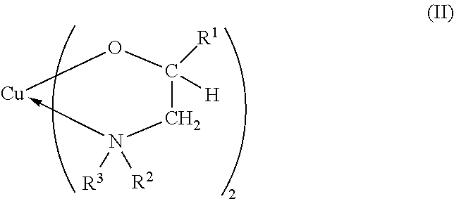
N1([R3])([R2])->[Cu]OC([R1])([H])C1
